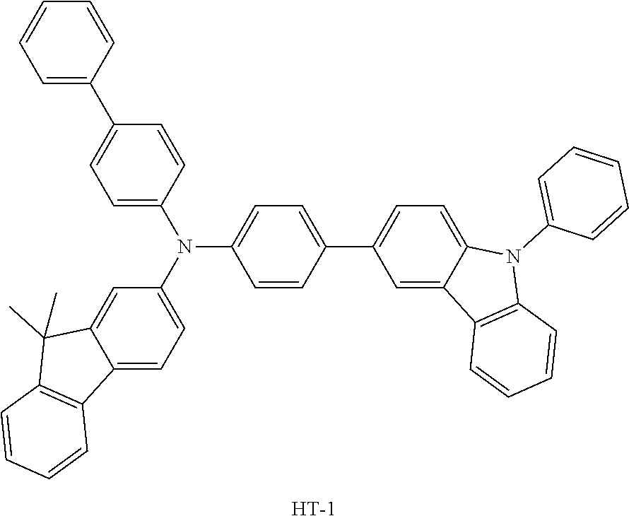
C1=CC(N(C2=CC=C(C3=CC=CC=C3)C=C2)C2=CC=C3C(=C2)C(C)(C)C2=C3C=CC=C2)=CC=C1C1=CC=C2C(=C1)C1=C(N2C2=CC=CC=C2)C=CC=C1.[H]
